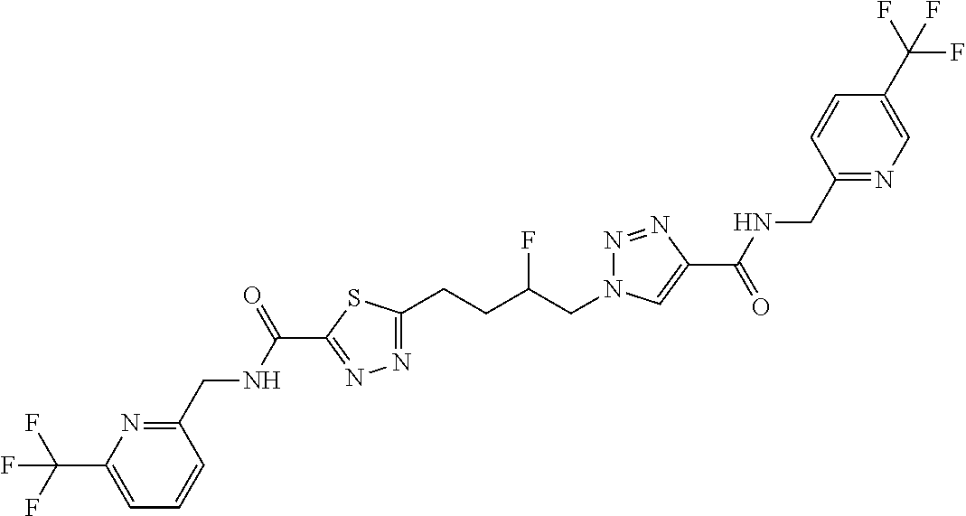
C1(C(NCC2=NC(C(F)(F)F)=CC=C2)=O)=NN=C(CCC(CN2N=NC(C(=O)NCC3=NC=C(C(F)(F)F)C=C3)=C2)F)S1
